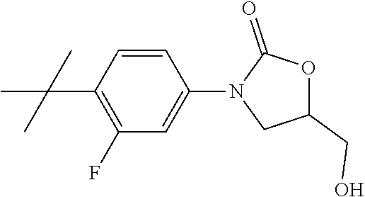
CC(C1=C(F)C=C(N2CC(CO)OC2=O)C=C1)(C)C
